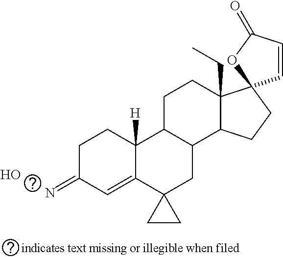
C1C(=N)C=C2C([H])(C1)C1C(CC23CC3)C2C(CC)(CC1)C1(CC2)C=CC(=O)O1.O
